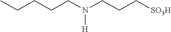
C(CN(CCC[SO3H])[H])CCC
